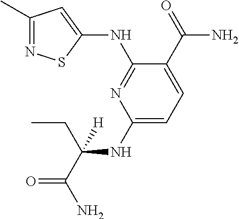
C1(NC(CC)([H])C(=O)N)=CC=C(C(N)=O)C(NC2=CC(C)=NS2)=N1
